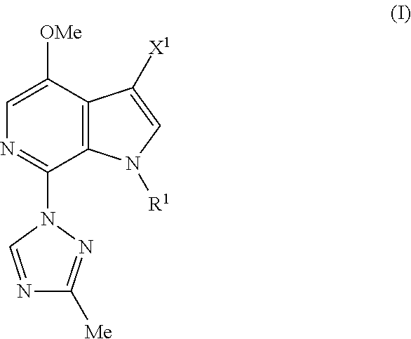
C12=C(C([OMe])=CN=C1N1C=NC([Me])=N1)C([X1])=CN2[R1]
